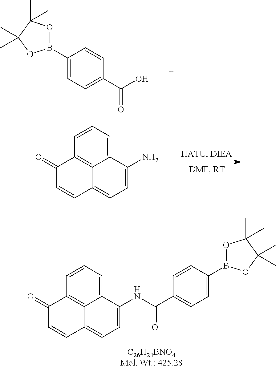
C12=CC=CC3=C1C(=CC=C2NC(=O)C1=CC=C(B2OC(C)(C)C(C)(C)O2)C=C1)C=CC3=O.B1(C2=CC=C(C(O)=O)C=C2)OC(C)(C)C(C)(C)O1.C12=CC=CC3=C1C(=CC=C2N)C=CC3=O
